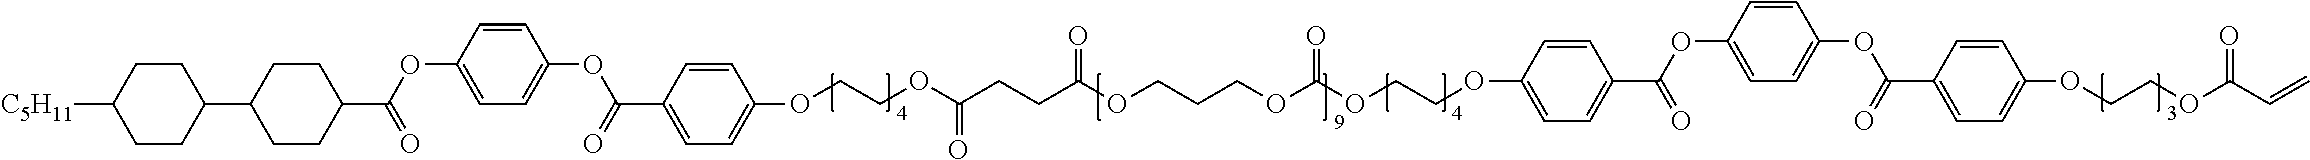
[C5H11]C1CCC(C2CCC(C(OC3=CC=C(OC(C4=CC=C(OCCOC(CCC(OCCCOC(OCCOC5=CC=C(C(OC6=CC=C(OC(C7=CC=C(OCCOC(C=C)=O)C=C7)=O)C=C6)=O)C=C5)=O)=O)=O)C=C4)=O)C=C3)=O)CC2)CC1
